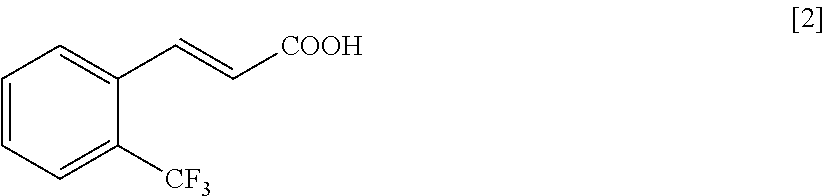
C1=CC=C([CF3])C(C=C[COOH])=C1
